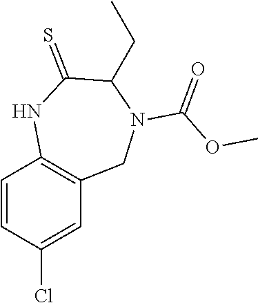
C1=CC(Cl)=CC2=C1NC(=S)C(CC)N(C(OC)=O)C2
